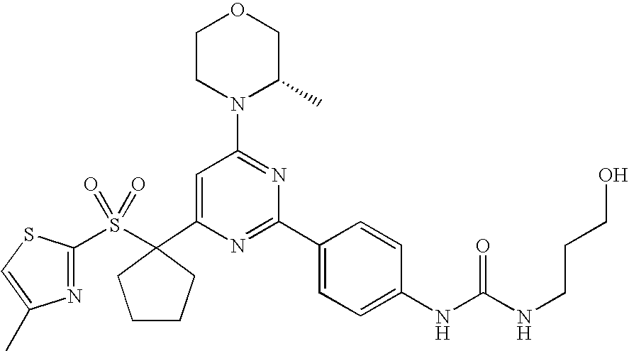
C1(C2(S(=O)(=O)C3=NC(C)=CS3)CCCC2)=CC(N2C(C)COCC2)=NC(C2=CC=C(NC(=O)NCCCO)C=C2)=N1
